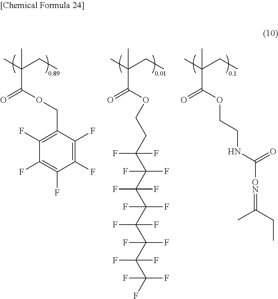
C(C(C)(CC)C)(OCC1=C(F)C(F)=C(F)C(F)=C1F)=O.C(C(C)(CC)C)(OCCNC([ON]=C(CC)C)=O)=O.C(C(C)(CC)C)(OCCC(C(F)(F)C(C(F)(F)C(C(F)(F)C(C(F)(F)F)(F)F)(F)F)(F)F)(F)F)=O
